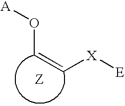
O([A])C=C[X][E]
